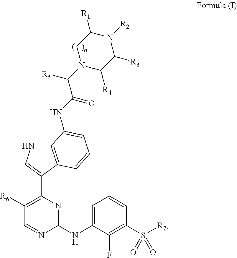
C1([R6])=C(C2=CNC3=C2C=CC=C3NC(C(N2C([R4])C([R3])N([R2])C([R1])C2)[R5])=O)N=C(NC2=CC=CC(S(=O)([R7])=O)=C2F)N=C1
